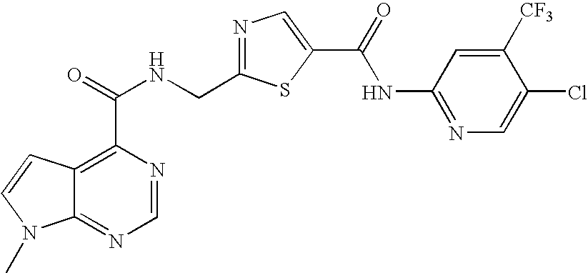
C12=NC=NC(C(NCC3=NC=C(C(=O)NC4=NC=C(Cl)C([CF3])=C4)S3)=O)=C1C=CN2C
